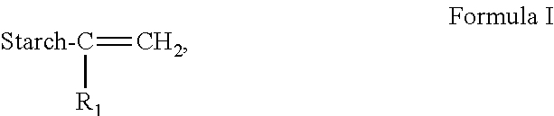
[Starch-C](=C)[R1]
